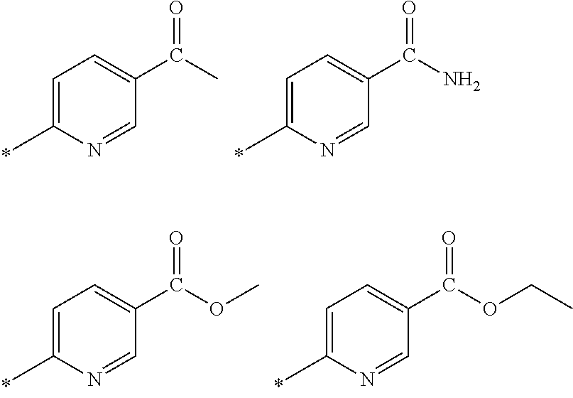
C1=C(C)N=CC(C(C)=O)=C1.C1=C(C)N=CC(C(N)=O)=C1.C1=C(C)N=CC(C(OC)=O)=C1.C1=C(C)N=CC(C(OCC)=O)=C1
